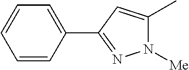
C1=CC(C2=NN([Me])C(C)=C2)=CC=C1
